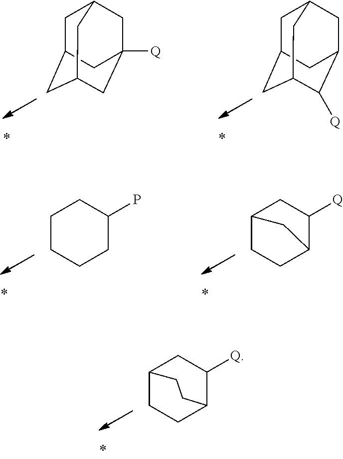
C12CCC(C([Q])C1)CC2.C1C2CC3CC([Q])(CC1C3)C2.C1C2CC3C([Q])C(CC1C3)C2.C1CCCC(P)C1.C12CCC(C([Q])C1)C2
